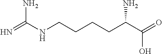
N=C(NCCCCC(C(=O)O)N)N
